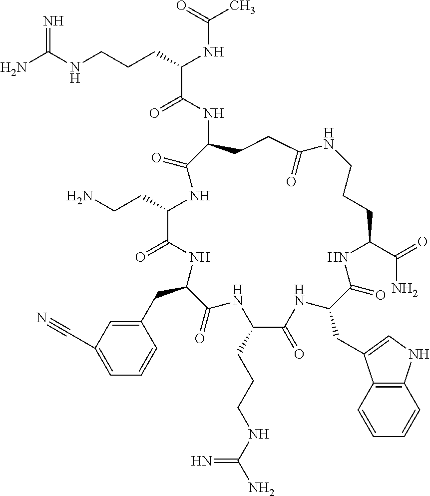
NC(NCCCC(NC(C)=O)C(=O)NC1CCC(=O)NCCCC(C(=O)N)NC(=O)C(CC2=CNC3=C2C=CC=C3)NC(=O)C(CCCNC(N)=N)NC(=O)C(CC2=CC(C#N)=CC=C2)NC(=O)C(CCN)NC1=O)=N
